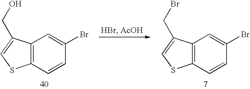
C12=C(C(CBr)=CS1)C=C(Br)C=C2.C12=C(C(CO)=CS1)C=C(Br)C=C2
